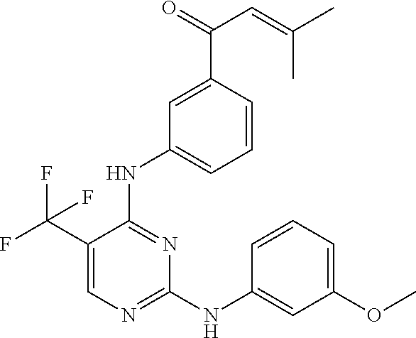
C1=C(C(F)(F)F)C(NC2=CC=CC(C(=O)C=C(C)C)=C2)=NC(NC2=CC(OC)=CC=C2)=N1
